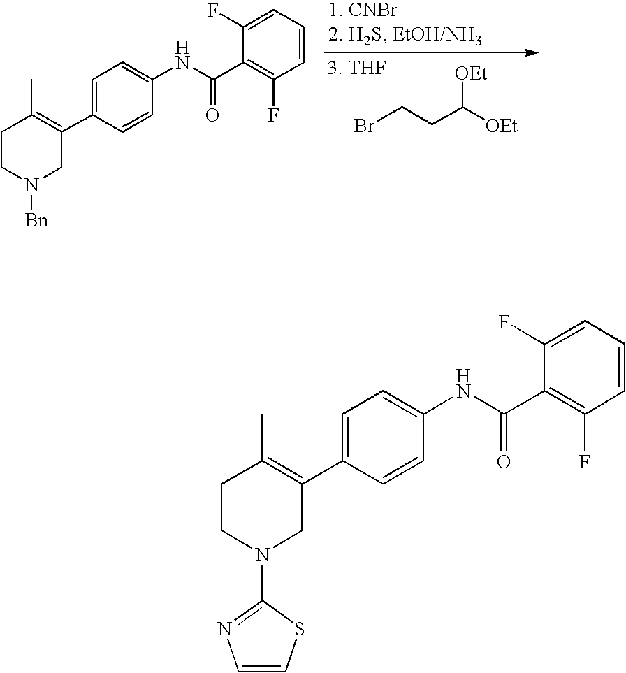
BrCCC([OEt])[OEt].C1CN([Bn])CC(C2=CC=C(NC(C3=C(F)C=CC=C3F)=O)C=C2)=C1C.C1CN(C2=NC=CS2)CC(C2=CC=C(NC(C3=C(F)C=CC=C3F)=O)C=C2)=C1C
